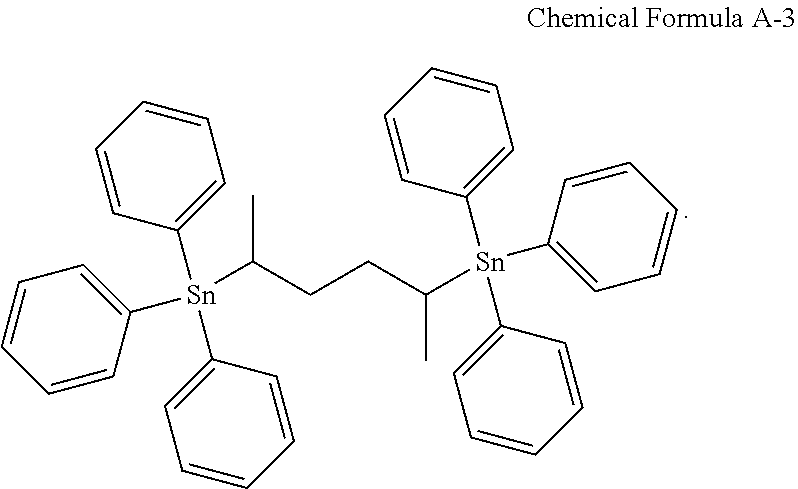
C1=CC([Sn](C2=CC=CC=C2)(C2=CC=CC=C2)C(CCC(C)[Sn](C2=CC=CC=C2)(C2=CC=CC=C2)C2=CC=CC=C2)C)=CC=C1
